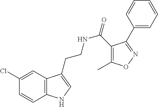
C12=C(C=C(Cl)C=C1)C(CCNC(=O)C1=C(C)ON=C1C1=CC=CC=C1)=CN2
